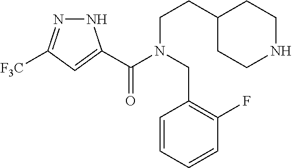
N1N=C([F3C])C=C1C(N(CC1=C(F)C=CC=C1)CCC1CCNCC1)=O
